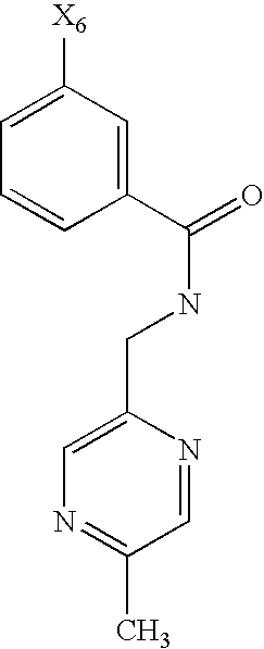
C1=C([X6])C=C(C(=O)NCC2=CN=C(C)C=N2)C=C1
